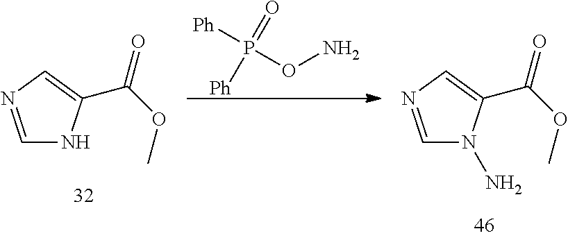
P(ON)([Ph])(=O)[Ph].C1=NC=C(C(OC)=O)N1.C1=NC=C(C(OC)=O)N1N
